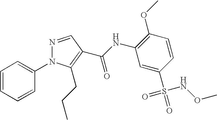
C1=CC=CC(N2N=CC(C(NC3=C(OC)C=CC(S(=O)(NOC)=O)=C3)=O)=C2CCC)=C1
